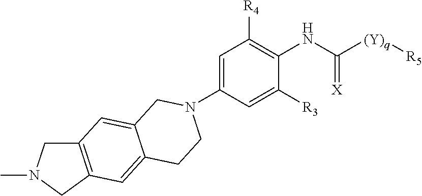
C1(N2CCC3=CC4=C(CN(C)C4)C=C3C2)=CC([R4])=C(NC([(Y)q][R5])=[X])C([R3])=C1
